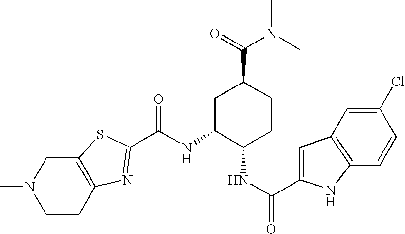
C12=C(SC(C(NC3C(NC(=O)C4=CC5=C(N4)C=CC(Cl)=C5)CCC(C(=O)N(C)C)C3)=O)=N1)CN(C)CC2
